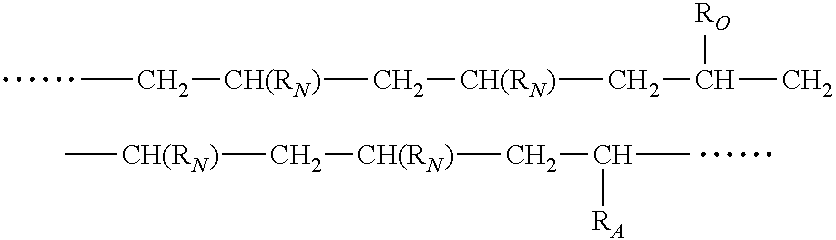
CC[CH(RN)]C[CH(RN)]CC(C)[RO].C[CH(RN)]C[CH(RN)]CC([RA])C
